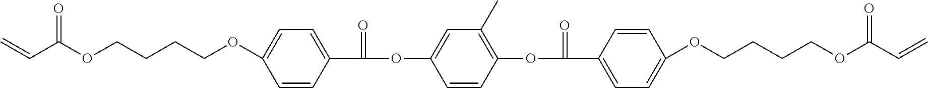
C=CC(OCCCCOC1=CC=C(C(=O)OC2=CC(C)=C(OC(=O)C3=CC=C(OCCCCOC(C=C)=O)C=C3)C=C2)C=C1)=O
